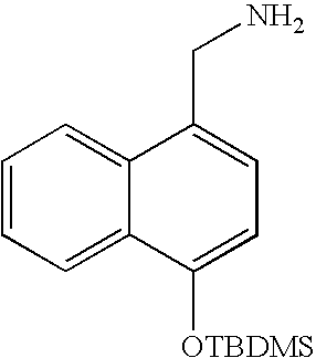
C1=CC=C2C(=C1)C(CN)=CC=C2[OTBDMS]
